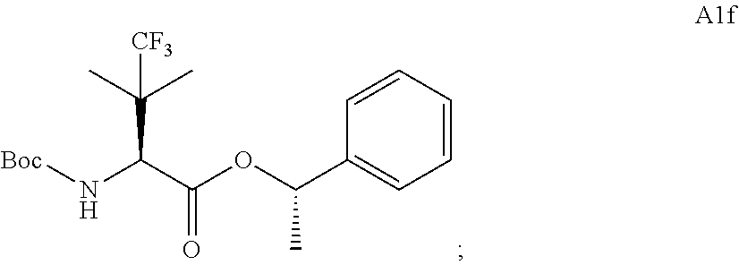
N(C(C(OC(C1=CC=CC=C1)C)=O)C(C)(C)[CF3])[Boc]
